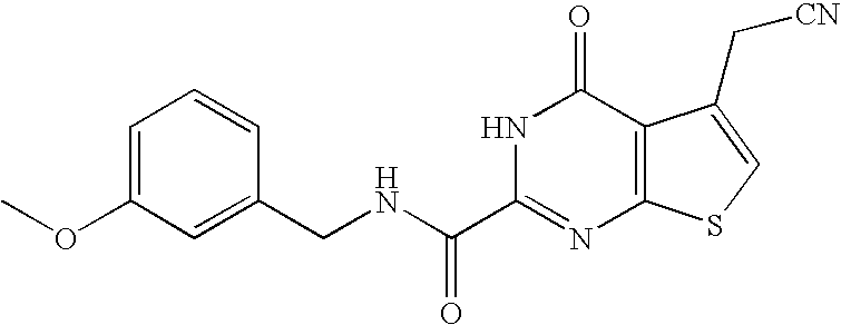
C1(CNC(C2=NC3=C(C(=O)N2)C(C[CN])=CS3)=O)=CC(OC)=CC=C1
